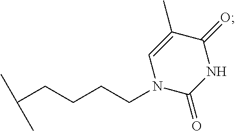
C(CCCC(C)C)N1C=C(C)C(=O)NC1=O
